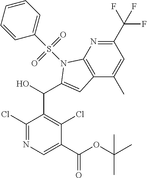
C1(Cl)=NC=C(C(OC(C)(C)C)=O)C(Cl)=C1C(C1=CC2=C(N=C(C(F)(F)F)C=C2C)N1S(C1=CC=CC=C1)(=O)=O)O
